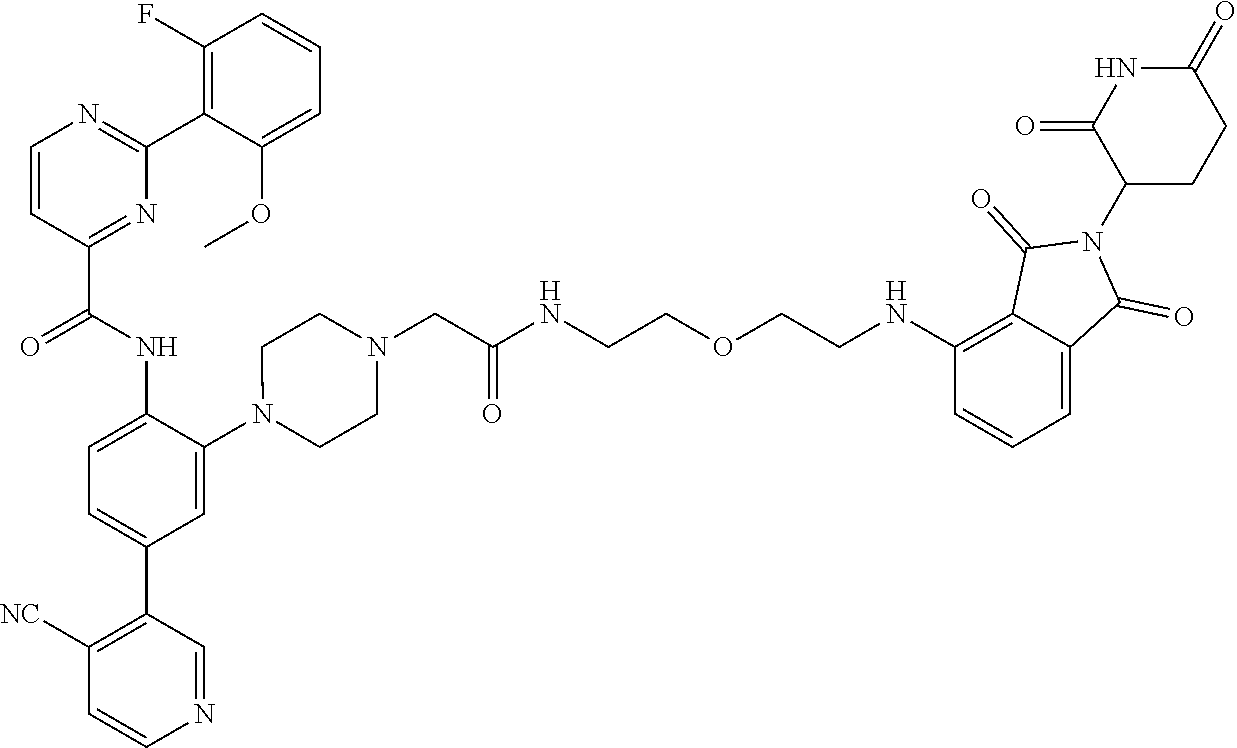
C1=CC(C(NC2=CC=C(C3=C([NC])C=CN=C3)C=C2N2CCN(CC(NCCOCCNC3=C4C(=CC=C3)C(=O)N(C3C(=O)NC(=O)CC3)C4=O)=O)CC2)=O)=NC(C2=C(F)C=CC=C2OC)=N1
